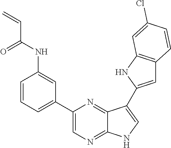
C1=CC=C(C2=CN=C3C(=N2)C(C2=CC4=C(N2)C=C(Cl)C=C4)=CN3)C=C1NC(C=C)=O
